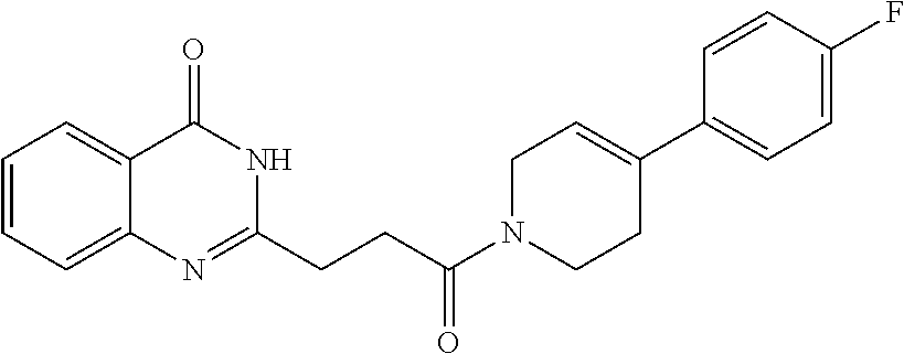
C1=CC=C2C(=C1)C(=O)NC(CCC(N1CCC(C3=CC=C(F)C=C3)=CC1)=O)=N2
